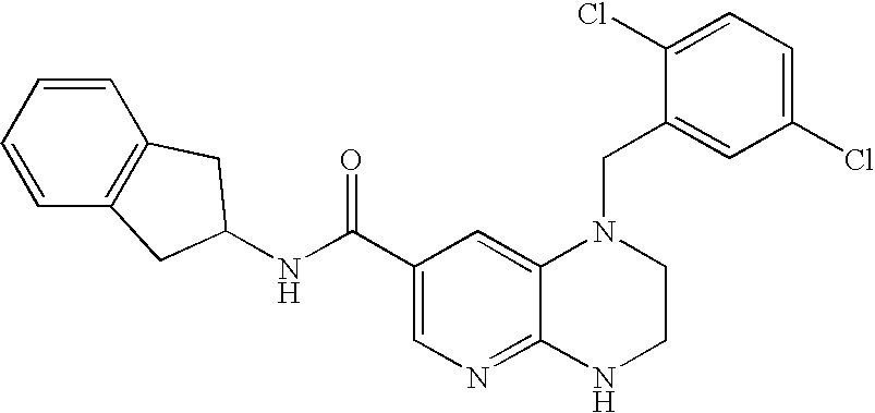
N(C(C1=CN=C2C(=C1)N(CC1=CC(Cl)=CC=C1Cl)CCN2)=O)C1CC2=C(C=CC=C2)C1
